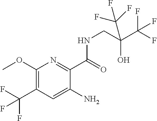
C1(OC)=C(C(F)(F)F)C=C(N)C(C(NCC(C(F)(F)F)(O)C(F)(F)F)=O)=N1
